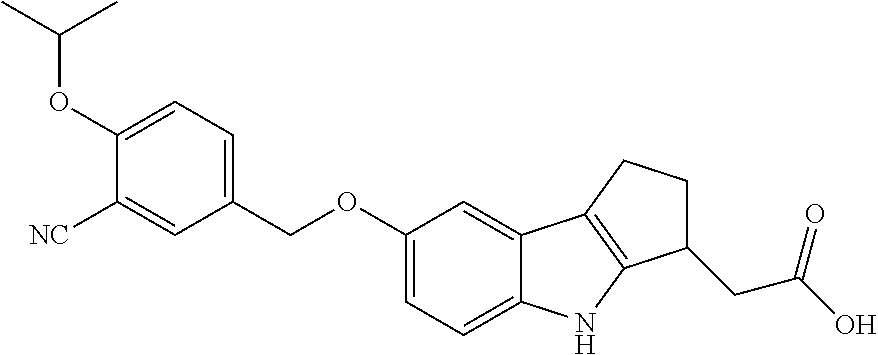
C1=C(OC(C)C)C([NC])=CC(COC2=CC=C3C(=C2)C2=C(N3)C(CC(O)=O)CC2)=C1
